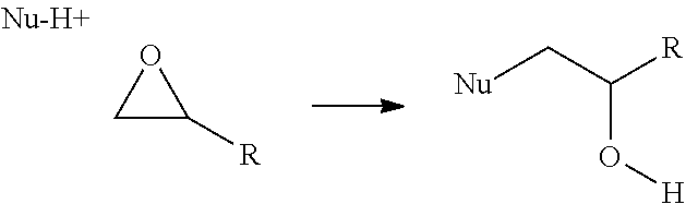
C1C([R])O1.[Nu]CC([R])O[H]
